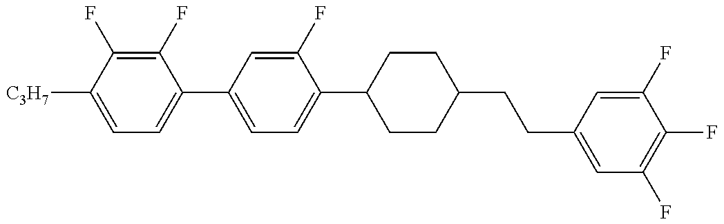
C1=C([C3H7])C(F)=C(F)C(C2=CC=C(C3CCC(CCC4=CC(F)=C(F)C(F)=C4)CC3)C(F)=C2)=C1
